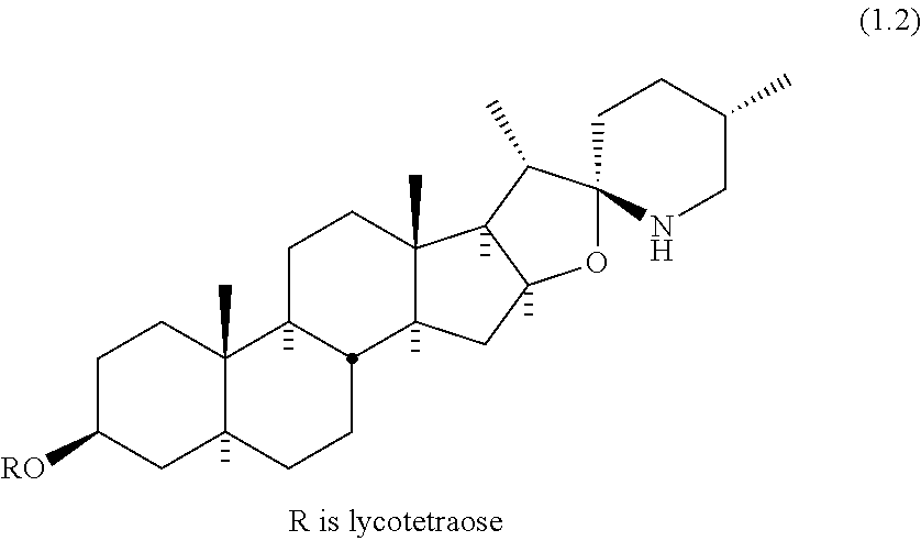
C1C([RO])CC2(C)C(C)(C1)C1(C)CCC3(C)C(C)(CC4(C)C3(C)C(C)C3(O4)CCC(C)CN3)C1CC2
